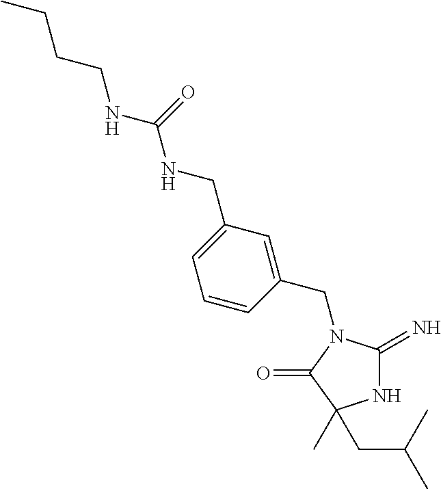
N1C(=N)N(CC2=CC(CNC(NCCCC)=O)=CC=C2)C(=O)C1(CC(C)C)C
